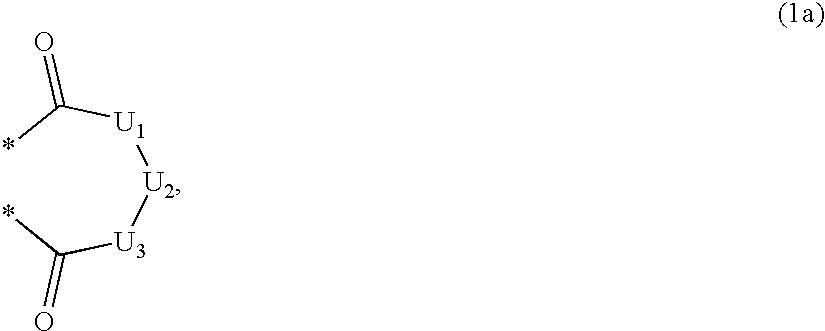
*C([U1][U2][U3]C(*)=O)=O
